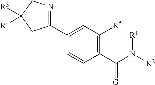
C1(C(N([R2])[R1])=[G])=C([R5])C=C(C2=NCC([R3])([R4])C2)C=C1
